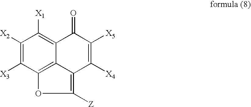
C1([X2])=C([X3])C2=C3C(=C1[X1])C(=O)C([X5])=C([X4])C3=C([Z])O2
